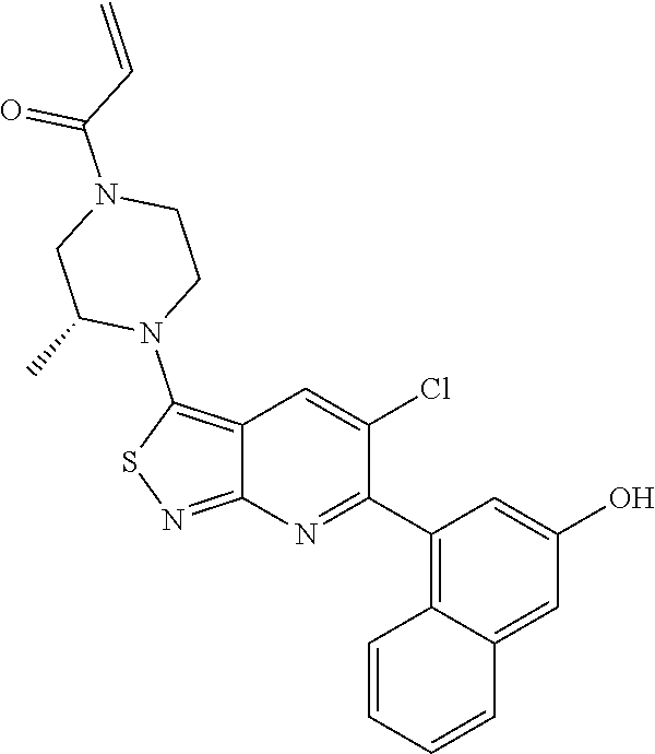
C1(C2=NC3=NSC(N4C(C)CN(C(=O)C=C)CC4)=C3C=C2Cl)=C2C(=CC(O)=C1)C=CC=C2
